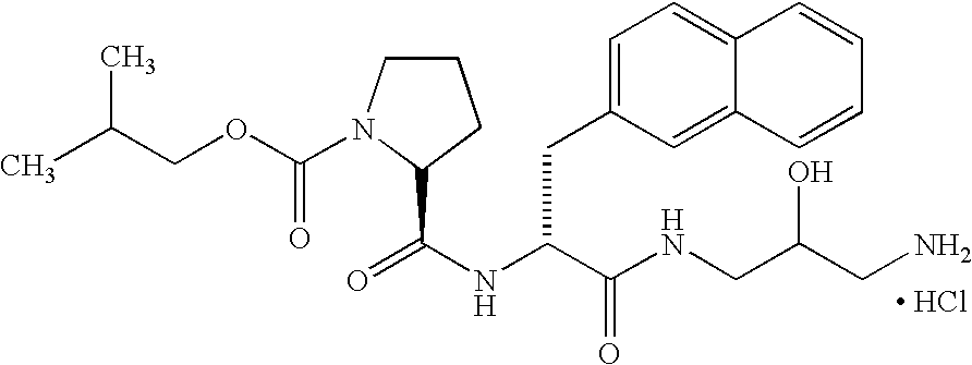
C1CN(C(OCC(C)C)=O)C(C(NC(C(NCC(CN)O)=O)CC2=CC=C3C(=C2)C=CC=C3)=O)C1.[ HCl]
